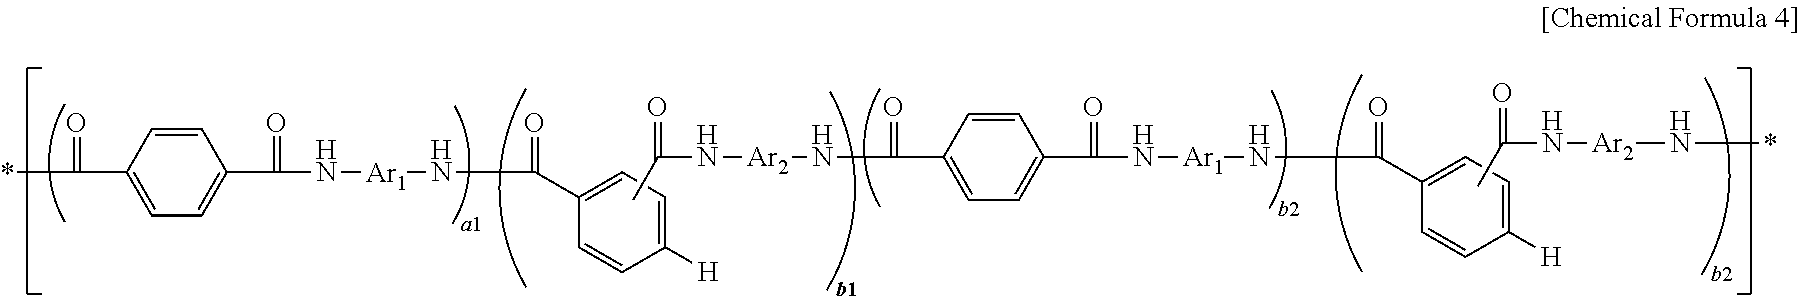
*C(=O)C1=CC=C(C(=O)N[Ar1]NC(=O)C2=CC=C([H])C=C2)C=C1.CC(=O)N[Ar2]NC(=O)C1=CC=C(C(=O)N[Ar1]NC(=O)C2=CC=C([H])C=C2)C=C1.CC(=O)N[Ar2]N*
